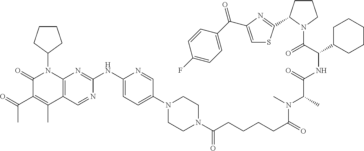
C1(=O)C(C(C)=O)=C(C)C2=C(N1C1CCCC1)N=C(NC1=CC=C(N3CCN(C(CCCCC(N(C)C(C(=O)NC(C(=O)N4CCCC4C4=NC(C(=O)C5=CC=C(F)C=C5)=CS4)C4CCCCC4)C)=O)=O)CC3)C=N1)N=C2
